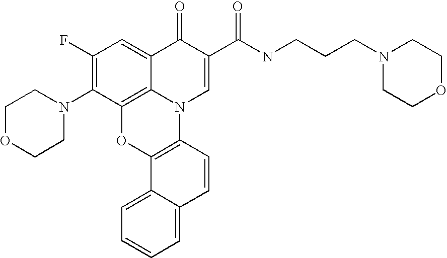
C1(F)=C(N2CCOCC2)C2=C3C(=C1)C(=O)C(C(NCCCN1CCOCC1)=O)=CN3C1=C(O2)C2=CC=CC=C2C=C1
